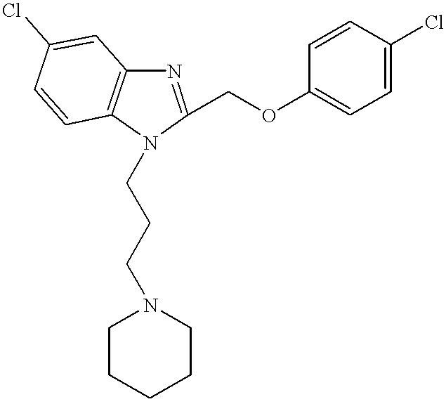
C1(COC2=CC=C(Cl)C=C2)=NC2=C(C=CC(Cl)=C2)N1CCCN1CCCCC1
